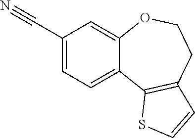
C1=C(C#N)C=C2C(=C1)C1=C(CCO2)C=CS1
